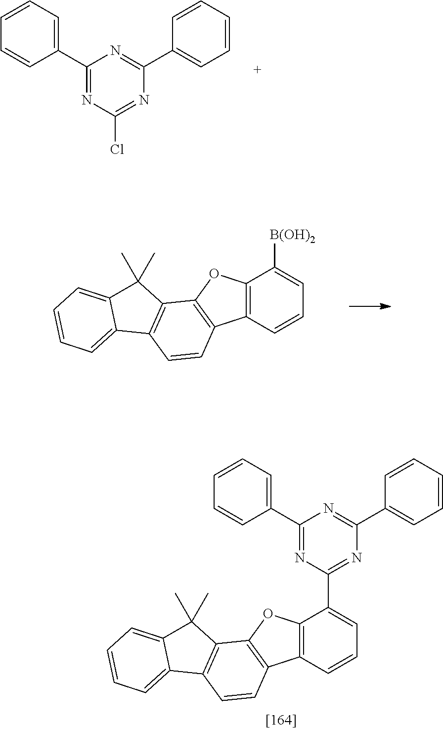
C1=CC=CC(C2=NC(Cl)=NC(C3=CC=CC=C3)=N2)=C1.C12=C(C=CC=C1[B(OH)2])C1=C(O2)C2=C(C=C1)C1=CC=CC=C1C2(C)C.C1=CC=CC(C2=NC(C3=CC=CC4=C3OC3=C4C=CC4=C3C(C)(C)C3=CC=CC=C43)=NC(C3=CC=CC=C3)=N2)=C1
